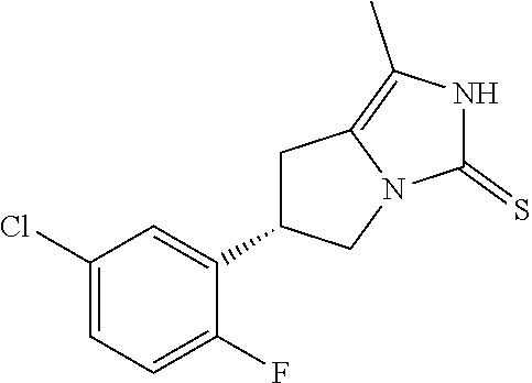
C1(Cl)=CC=C(F)C(C2CC3=C(C)NC(=S)N3C2)=C1
